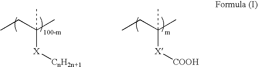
CCC(C)(C)[X][CnH2n+1].CCC(C)(C)[X][COOH]
